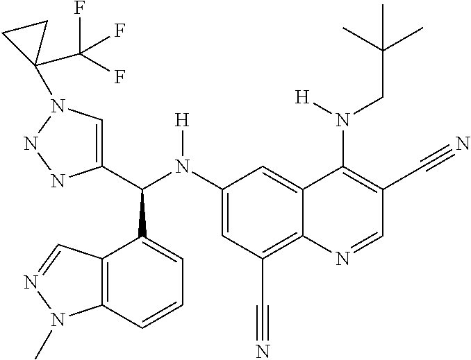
C1(N(C(C2=CN(C3(C(F)(F)F)CC3)NN2)C2=CC=CC3=C2C=NN3C)[H])=CC(C#N)=C2C(=C1)C(N(CC(C)(C)C)[H])=C(C#N)C=N2
